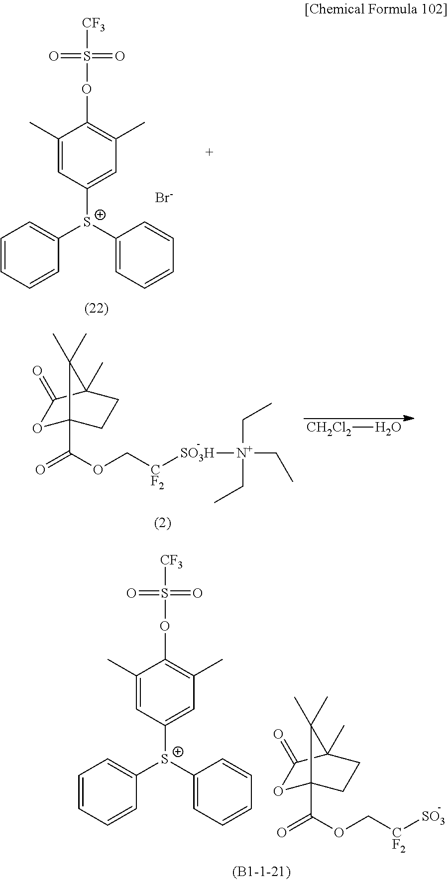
O1C2(C(OC[CF2][SO3H][N+](CC)(CC)CC)=O)CCC(C)(C1=O)C2(C)C.[CH2Cl2]O.O1C2(C(OC[CF2][SO3])=O)CCC(C)(C1=O)C2(C)C.C1(C)=CC([S+](C2=CC=CC=C2)C2=CC=CC=C2)=CC(C)=C1OS([CF3])(=O)=O.C1(C)=CC([S+](C2=CC=CC=C2)C2=CC=CC=C2)=CC(C)=C1OS([CF3])(=O)=O.[Br-]
